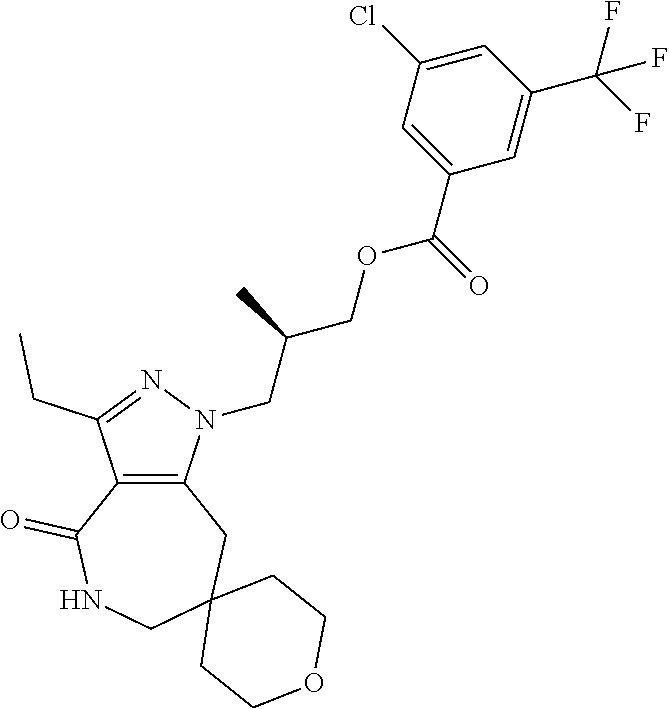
C12=C(N(CC(COC(C3=CC(Cl)=CC(C(F)(F)F)=C3)=O)C)N=C1CC)CC1(CNC2=O)CCOCC1
